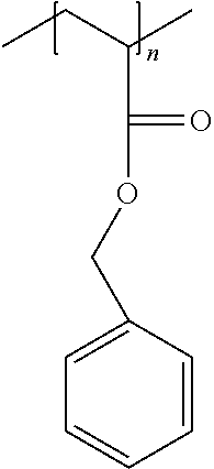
C(OC(C(CC)C)=O)C1=CC=CC=C1
